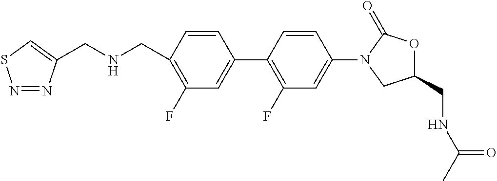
C1(CNC(C)=O)OC(=O)N(C2=CC(F)=C(C3=CC(F)=C(CNCC4=CSN=N4)C=C3)C=C2)C1
